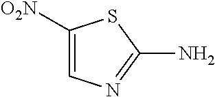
C1([O2N])=CN=C(N)S1
